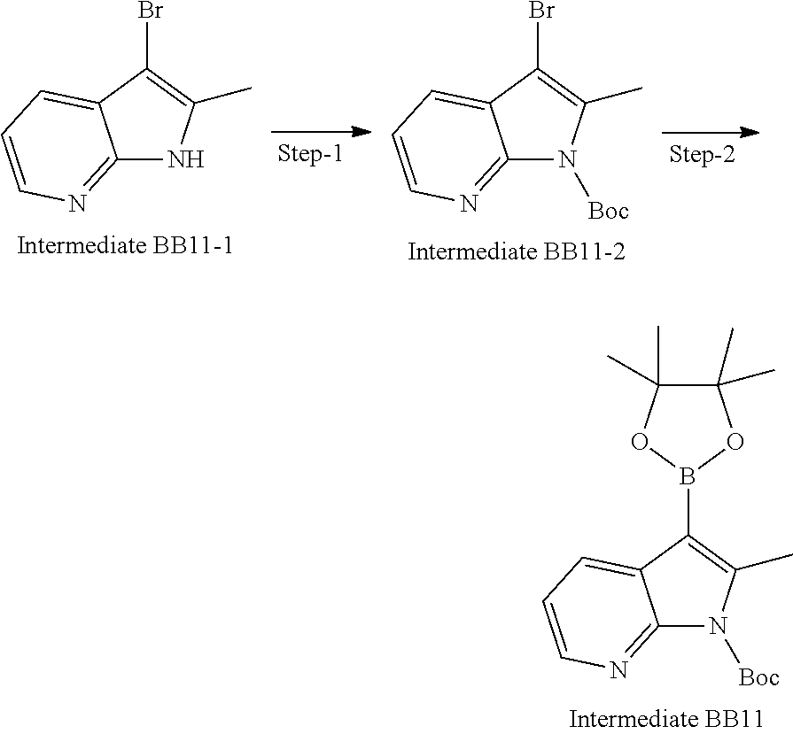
C12=NC=CC=C1C(Br)=C(C)N2.C12=NC=CC=C1C(Br)=C(C)N2[Boc].B1(C2=C(C)N([Boc])C3=NC=CC=C32)OC(C)(C)C(C)(C)O1
